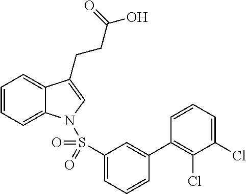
C1=CC=C2C(=C1)C(CCC(O)=O)=CN2S(C1=CC=CC(C2=C(Cl)C(Cl)=CC=C2)=C1)(=O)=O
